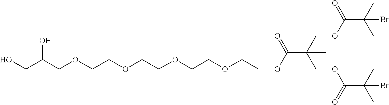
C(OC(C(C)(C)Br)=O)C(COC(C(C)(C)Br)=O)(C)C(=O)OCCOCCOCCOCCOCC(CO)O
